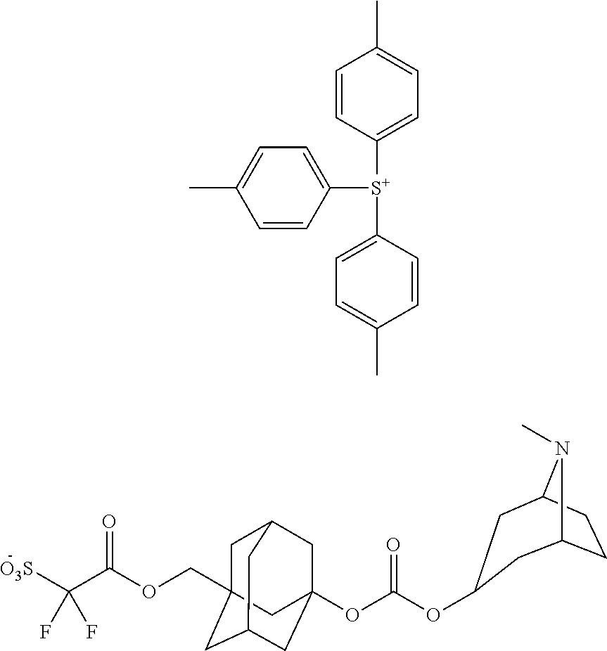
O(C(C([O3S])(F)F)=O)CC12CC3CC(OC(OC4CC5CCC(N5C)C4)=O)(CC(C1)C3)C2.[S+](C1=CC=C(C)C=C1)(C1=CC=C(C)C=C1)C1=CC=C(C)C=C1
